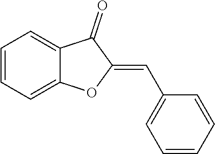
C1=CC=C2C(=C1)C(=O)C(=CC1=CC=CC=C1)O2
